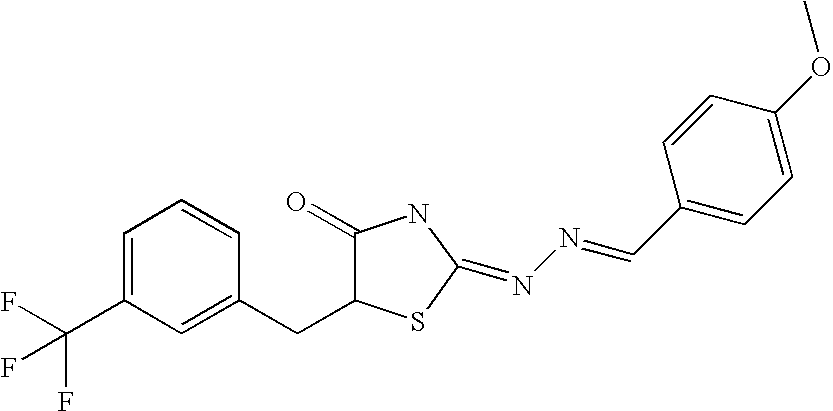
C1=C(C(F)(F)F)C=C(CC2C(=O)NC(=NN=CC3=CC=C(OC)C=C3)S2)C=C1
